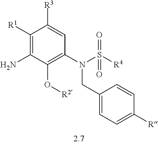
C1([R1])=C(N)C(O[R2])=C(N(S([R4])(=O)=O)CC2=CC=C([R])C=C2)C=C1[R3]
